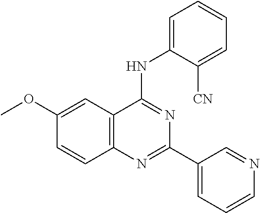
C1(OC)=CC2=C(C=C1)N=C(C1=CC=CN=C1)N=C2NC1=CC=CC=C1[CN]
